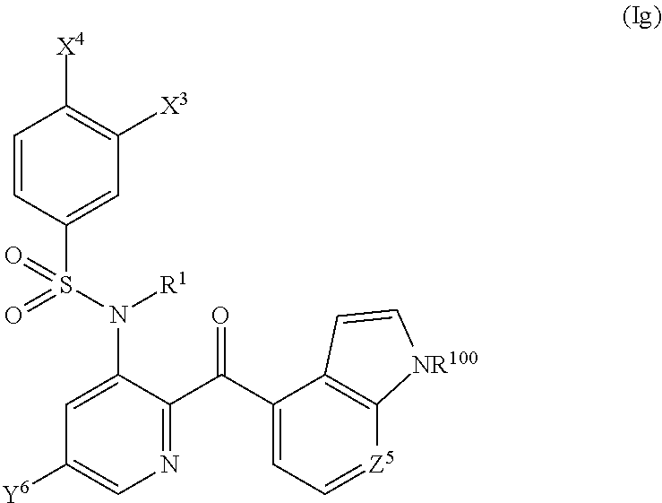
N1=C(C(C2=CC=[Z5]C3=C2C=C[NR100]3)=O)C(N(S(=O)(=O)C2=CC([X3])=C([X4])C=C2)[R1])=CC([Y6])=C1
